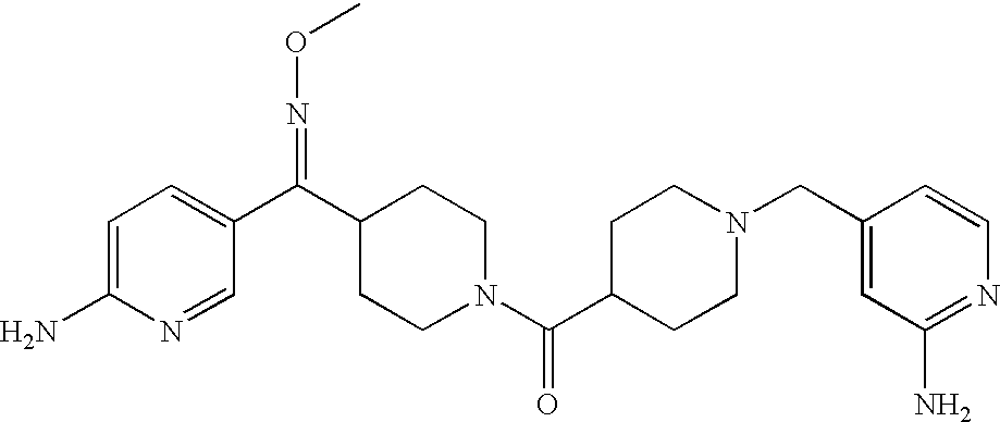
C1=C(N)N=CC(C(C2CCN(C(C3CCN(CC4=CC(N)=NC=C4)CC3)=O)CC2)=NOC)=C1
